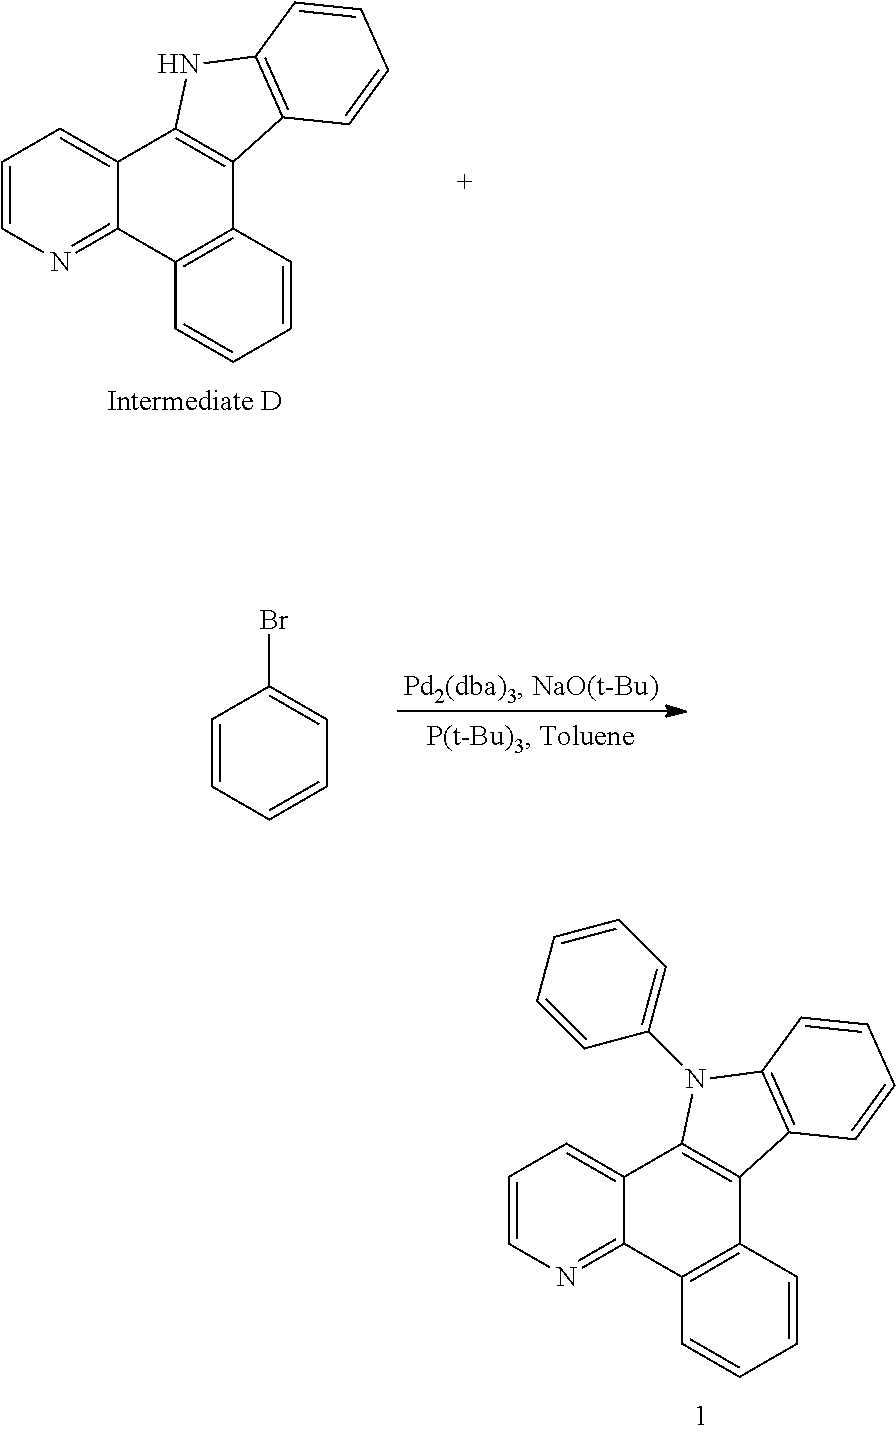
C1=CN=C2C(=C1)C1=C(C3=C2C=CC=C3)C2=C(N1)C=CC=C2.C1=CC=CC=C1Br.C1=CN=C2C(=C1)C1=C(C3=C2C=CC=C3)C2=C(C=CC=C2)N1C1=CC=CC=C1
